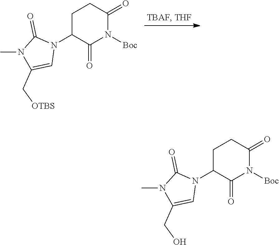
C1C(N2C(=O)N(C)C(C[OTBS])=C2)C(=O)N([Boc])C(=O)C1.C1C(N2C(=O)N(C)C(CO)=C2)C(=O)N([Boc])C(=O)C1
